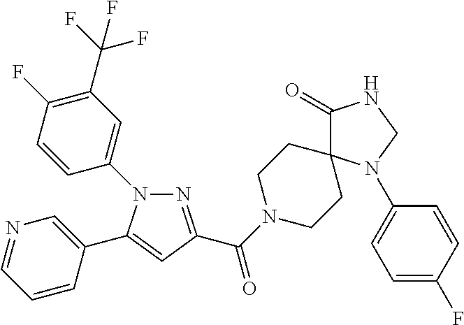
N1=C(C(=O)N2CCC3(CC2)C(=O)NCN3C2=CC=C(F)C=C2)C=C(C2=CN=CC=C2)N1C1=CC(C(F)(F)F)=C(F)C=C1
